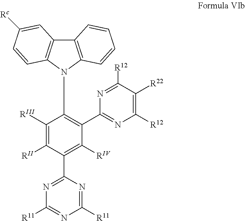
C12=C(N(C3=C(C4=NC([R12])=C([R22])C([R12])=N4)C([RIV])=C(C4=NC([R11])=NC([R11])=N4)C([RII])=C3[RIII])C3=C1C=C([Rc])C=C3)C=CC=C2
